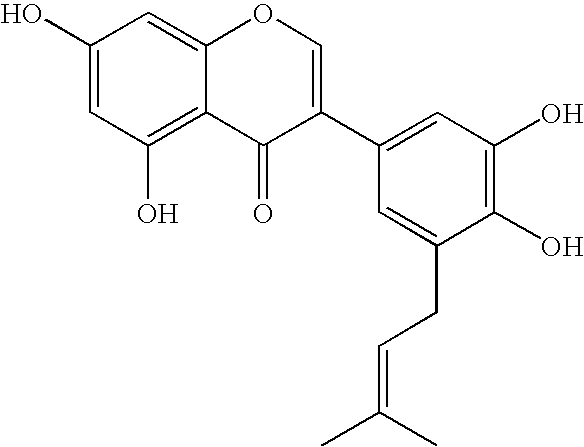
C1(O)=CC(O)=C2C(=C1)OC=C(C1=CC(O)=C(O)C(CC=C(C)C)=C1)C2=O
